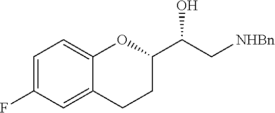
C1=C(F)C=C2C(=C1)OC(C(O)C[NHBn])CC2
